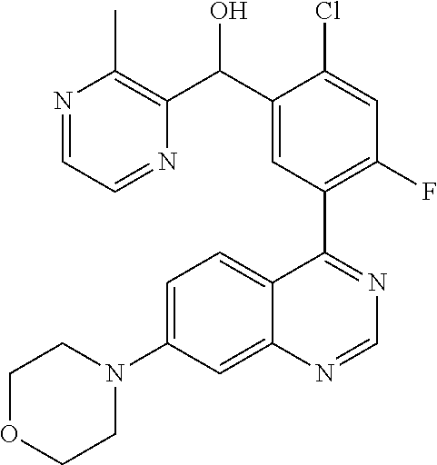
C1=C(N2CCOCC2)C=C2C(=C1)C(C1=C(F)C=C(Cl)C(C(O)C3=C(C)N=CC=N3)=C1)=NC=N2
